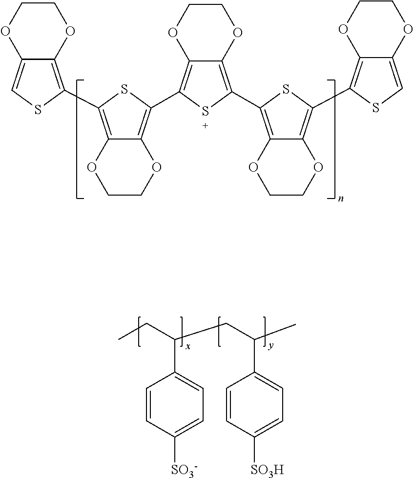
C1COC2=CSC(C3=C4OCCOC4=C(C4=C5OCCOC5=C(C5=C6OCCOC6=C(C6=C7OCCOC7=CS6)S5)S4)S3)=C2O1.C1=CC([SO3-])=CC=C1C(CC)CC(C1=CC=C([SO3H])C=C1)C
